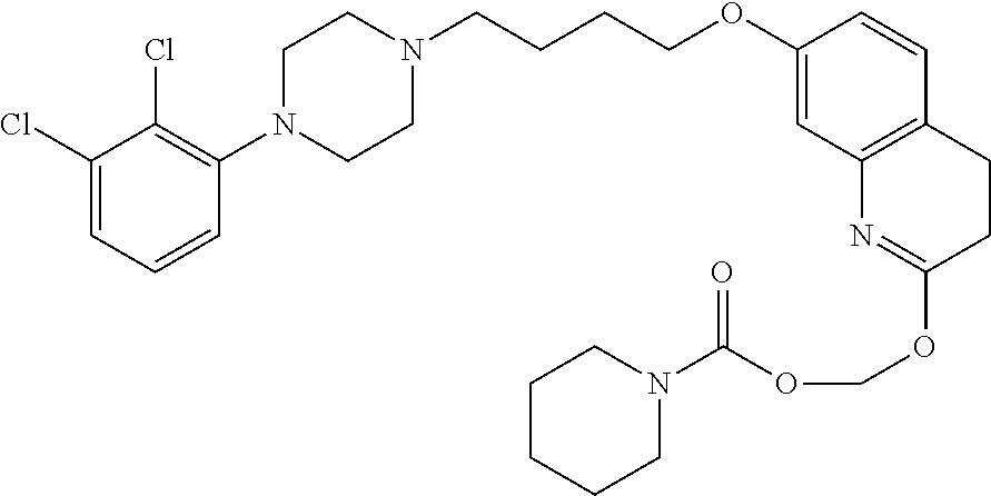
C1(Cl)=CC=CC(N2CCN(CCCCOC3=CC4=C(C=C3)CCC(OCOC(=O)N3CCCCC3)=N4)CC2)=C1Cl
